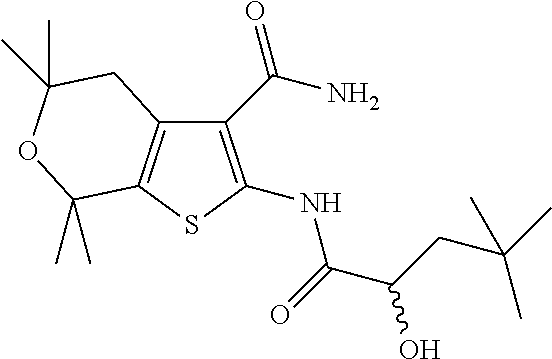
C12=C(SC(NC(=O)C(CC(C)(C)C)O)=C1C(N)=O)C(C)(C)OC(C)(C)C2
